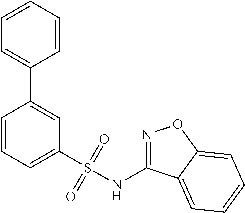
C1=CC=C(S(NC2=NOC3=CC=CC=C23)(=O)=O)C=C1C1=CC=CC=C1
